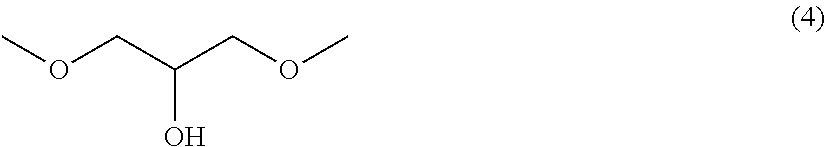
OC(COC)COC
